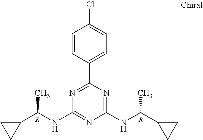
N1=C(C2=CC=C(Cl)C=C2)N=C(NC(C2CC2)C)N=C1NC(C1CC1)C.[R].[R]
